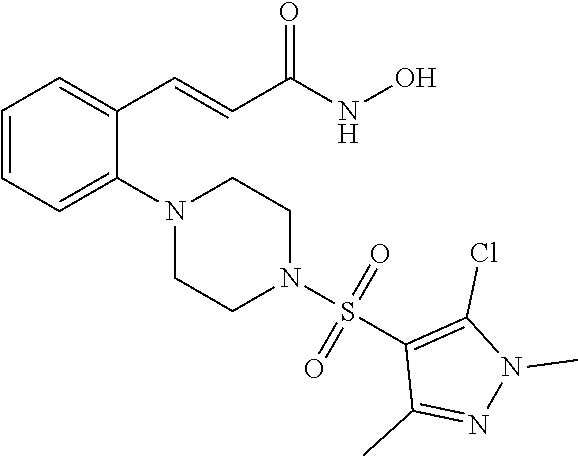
C1=CC=C(N2CCN(S(=O)(=O)C3=C(Cl)N(C)N=C3C)CC2)C(C=CC(NO)=O)=C1
